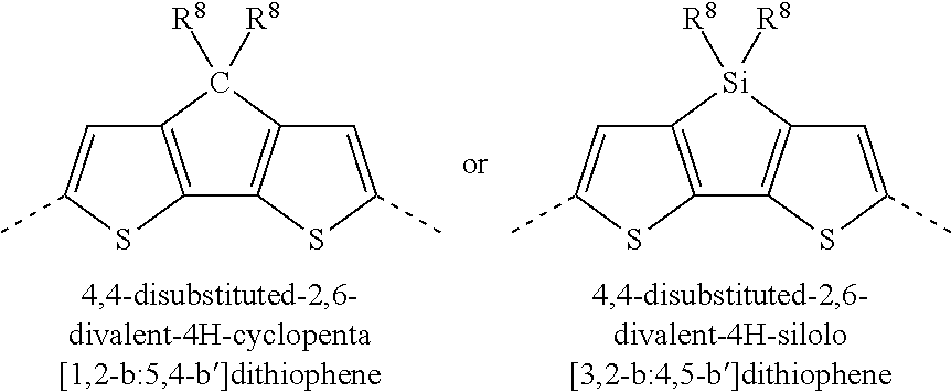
C12=C(SC(C)=C1)C1=C(C2([R8])[R8])C=C(C)S1.C12=C(SC(C)=C1)C1=C([Si]2([R8])[R8])C=C(C)S1
